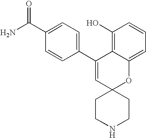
NC(C1=CC=C(C2=CC3(OC4=CC=CC(O)=C24)CCNCC3)C=C1)=O
